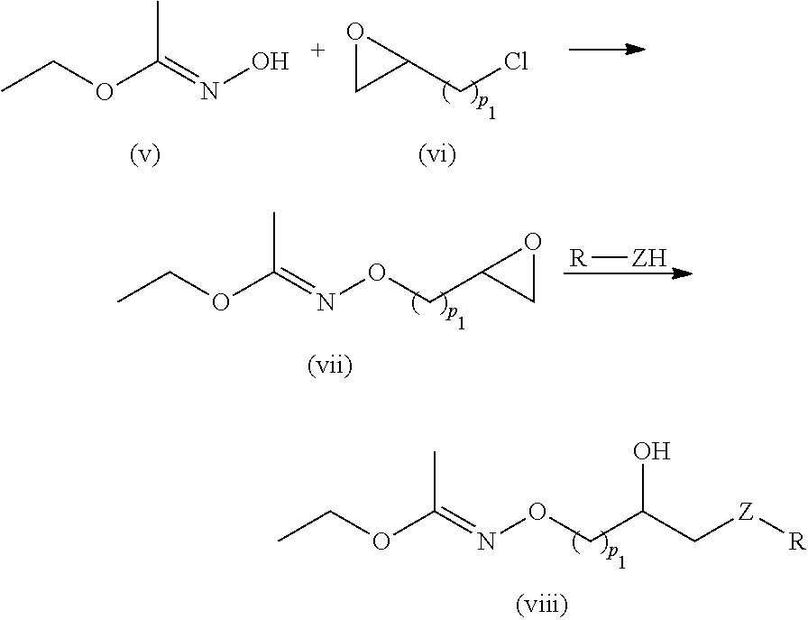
C(Cl)C1CO1.CCOC(=NO)C.CCOC(=NOCC1CO1)C.[R][ZH].CCOC(=NOCC(C[Z][R])O)C
